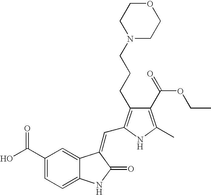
C1(C(O)=O)=CC=C2C(=C1)C(=CC1=C(CCCN3CCOCC3)C(C(OCC)=O)=C(C)N1)C(=O)N2
